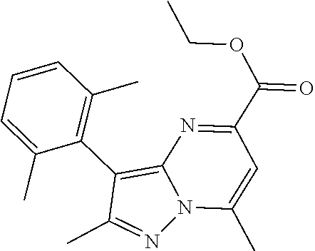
N12C(C)=CC(C(OCC)=O)=NC1=C(C1=C(C)C=CC=C1C)C(C)=N2
